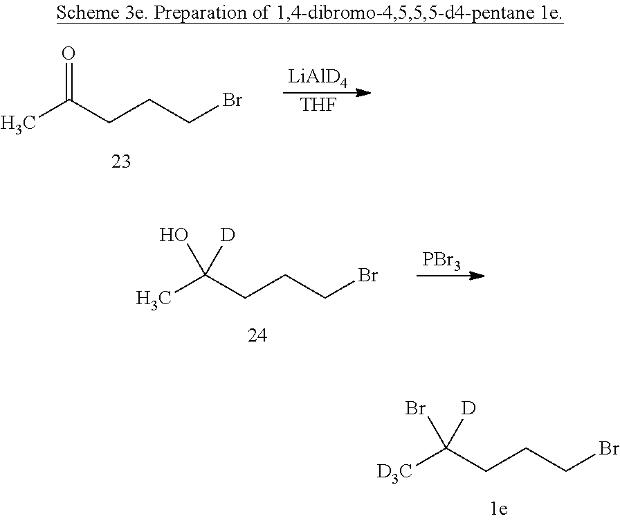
[LiAlD4].[THF].CC(CCCBr)=O.[PBr3].CC(CCCBr)(O)[D].[D3C]C(CCCBr)(Br)[D]
